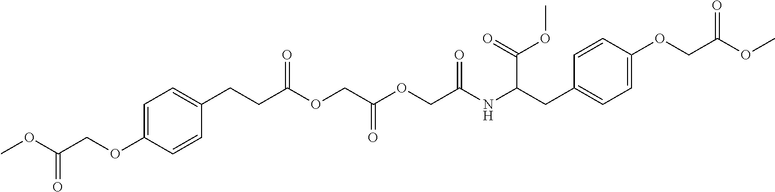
C1=C(OCC(OC)=O)C=CC(CCC(OCC(OCC(NC(CC2=CC=C(OCC(OC)=O)C=C2)C(OC)=O)=O)=O)=O)=C1
